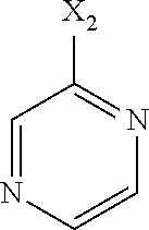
C1=CN=CC([X2])=N1
